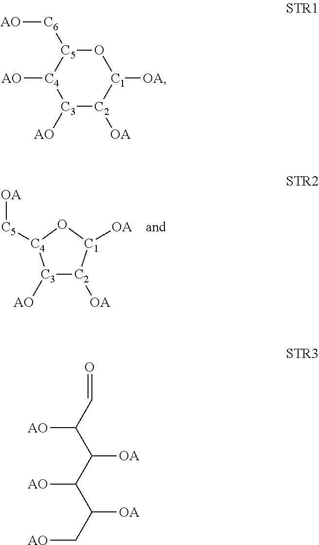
[C3]1([AO])[C2]([OA])[C1]([OA])O[C4]1[C5][OA].[C3]1([AO])[C2]([OA])[C1]([OA])O[C5]([C6][AO])[C4]1[AO].C(C(C(C(C(C[AO])[OA])[AO])[OA])[AO])=O
